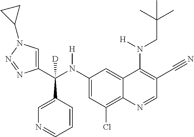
C1(N(C(C2=CN(C3CC3)N=N2)(C2=CN=CC=C2)[D])[H])=CC(Cl)=C2C(=C1)C(N(CC(C)(C)C)[H])=C(C#N)C=N2
